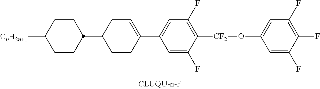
C1CC(C2=CC(F)=C([CF2]OC3=CC(F)=C(F)C(F)=C3)C(F)=C2)=CCC1C1CCC([CnH2n+1])CC1
